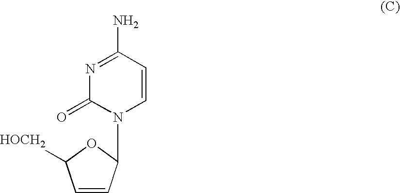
N1(C2C=CC([HOCH2])O2)C=CC(N)=NC1=O
